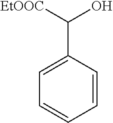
C1(C([EtOOC])O)=CC=CC=C1
